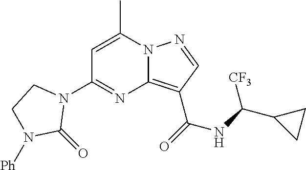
C1=C(C)N2C(=C(C(=O)NC(C3CC3)[CF3])C=N2)N=C1N1CCN([Ph])C1=O
